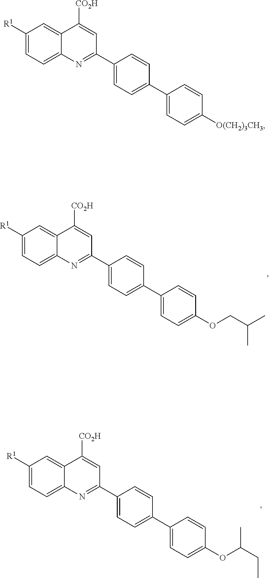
C1([R1])=CC=C2C(=C1)C([CO2H])=CC(C1=CC=C(C3=CC=C(OCC(C)C)C=C3)C=C1)=N2.C1([R1])=CC=C2C(=C1)C([CO2H])=CC(C1=CC=C(C3=CC=C(OC(CC)C)C=C3)C=C1)=N2.C1([R1])=CC=C2C(=C1)C([CO2H])=CC(C1=CC=C(C3=CC=C([O(CH2)3CH3])C=C3)C=C1)=N2
